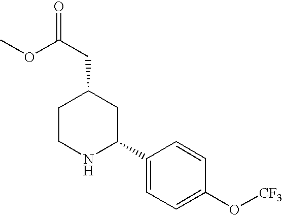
C1CNC(C2=CC=C(O[CF3])C=C2)CC1CC(=O)OC
